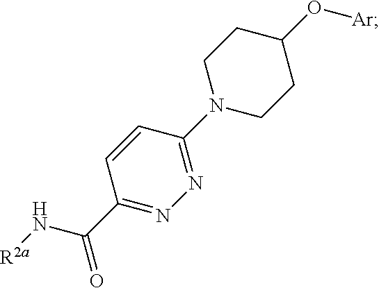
C1=CC(N2CCC(O[Ar])CC2)=NN=C1C(=O)N[R2a]
